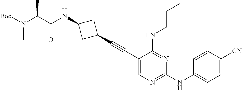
C1(C#CC2CC(NC(C(N([Boc])C)C)=O)C2)=CN=C(NC2=CC=C([CN])C=C2)N=C1NCCC
